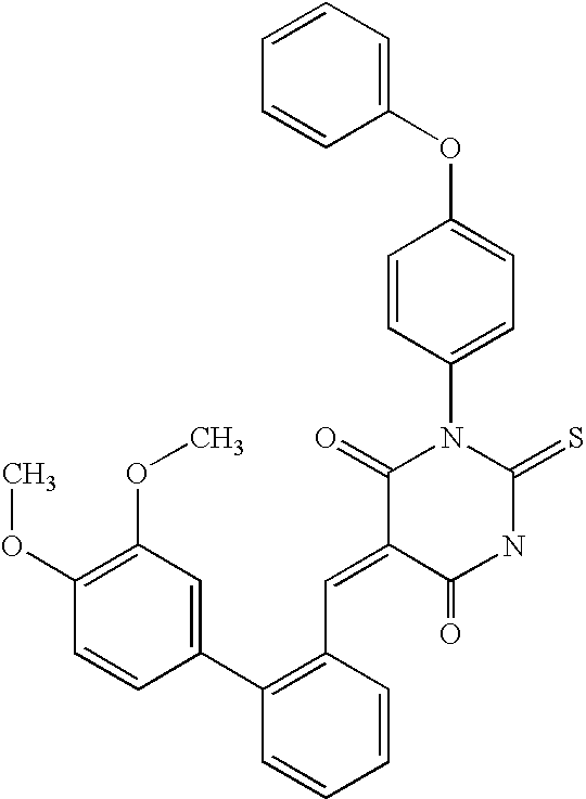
C1=CC=CC(OC2=CC=C(N3C(=O)C(=CC4=C(C5=CC(OC)=C(OC)C=C5)C=CC=C4)C(=O)NC3=S)C=C2)=C1
